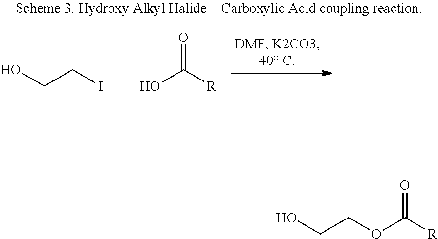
OCCI.OC([R])=O.O(C([R])=O)CCO
